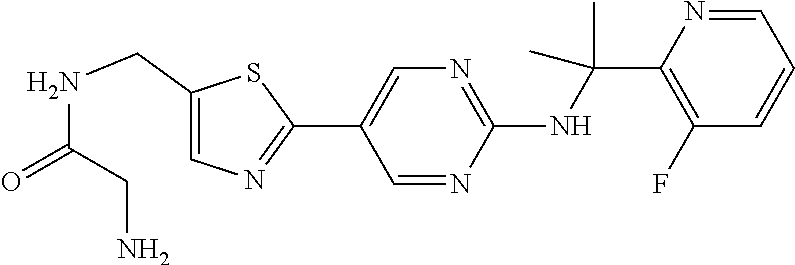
C1(C2=CN=C(NC(C)(C)C3=C(F)C=CC=N3)N=C2)=NC=C(CNC(=O)CN)S1
